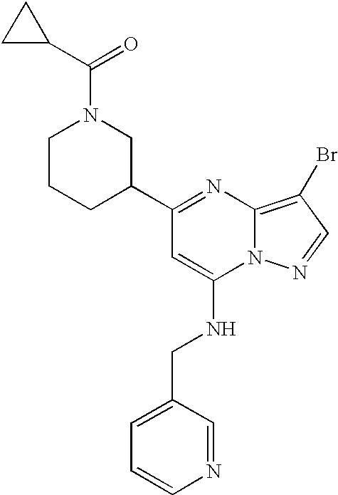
C1(C2=NC3=C(Br)C=NN3C(NCC3=CC=CN=C3)=C2)CN(C(=O)C2CC2)CCC1
